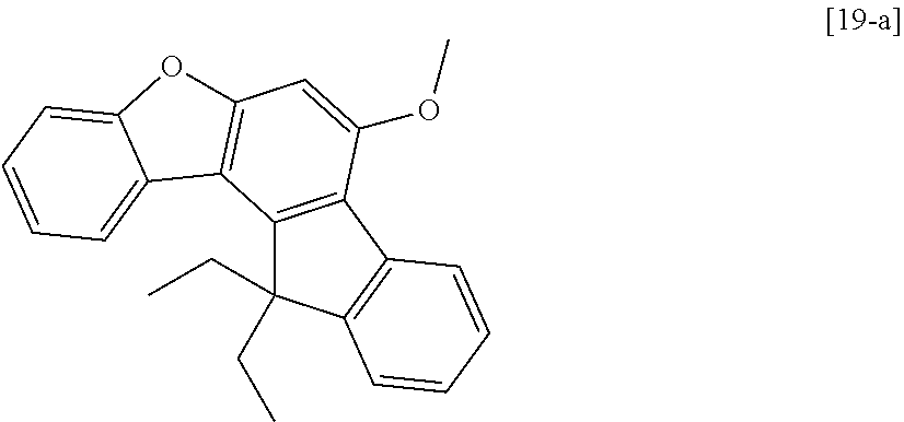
C12=C(C3=C(C1(CC)CC)C=CC=C3)C(OC)=CC1=C2C2=CC=CC=C2O1
